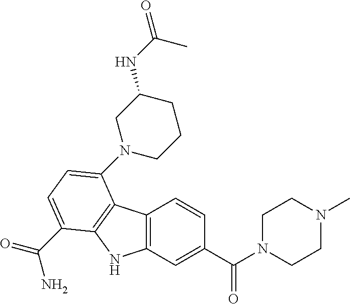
C12=C(C=C(C(N3CCN(C)CC3)=O)C=C1)NC1=C2C(N2CCCC(NC(=O)C)C2)=CC=C1C(=O)N
